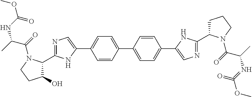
C1=C(C2=CN=C(C3C(O)CCN3C(=O)C(C)NC(OC)=O)N2)C=CC(C2=CC=C(C3=CN=C(C4CCCN4C(=O)C(C)N=C(OC)=O)N3)C=C2)=C1
